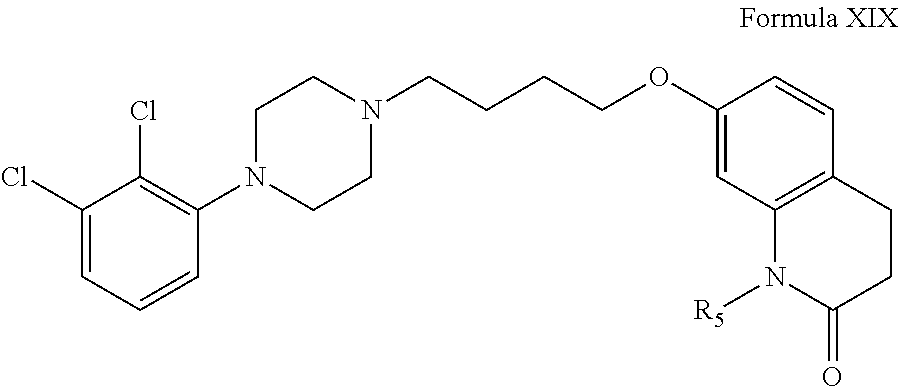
C1(Cl)=CC=CC(N2CCN(CCCCOC3=CC4=C(C=C3)CCC(=O)N4[R5])CC2)=C1Cl
